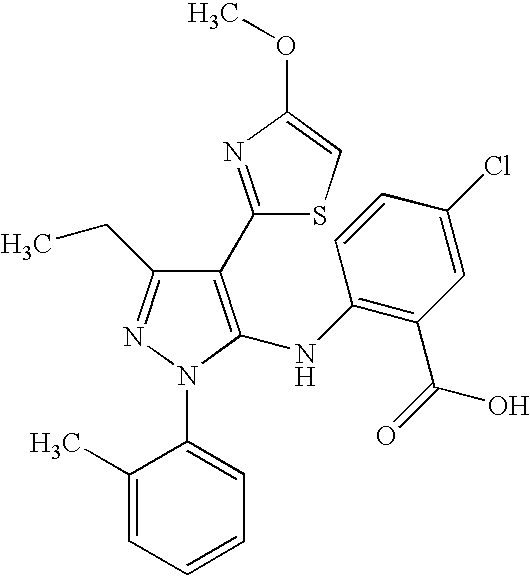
C1(C2=NC(OC)=CS2)=C(NC2=C(C(=O)O)C=C(Cl)C=C2)N(C2=CC=CC=C2C)N=C1CC
